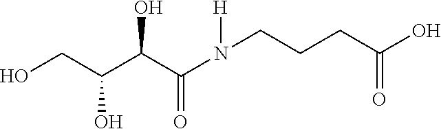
OCC(C(C(=O)N([H])CCCC(O)=O)O)O
